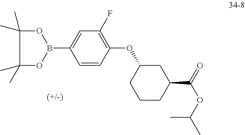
C1(OC2=C(F)C=C(B3OC(C)(C)C(C)(C)O3)C=C2)CCCC(C(OC(C)C)=O)C1
